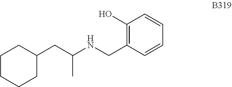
C1CCCCC1CC(NCC1=C(O)C=CC=C1)C
